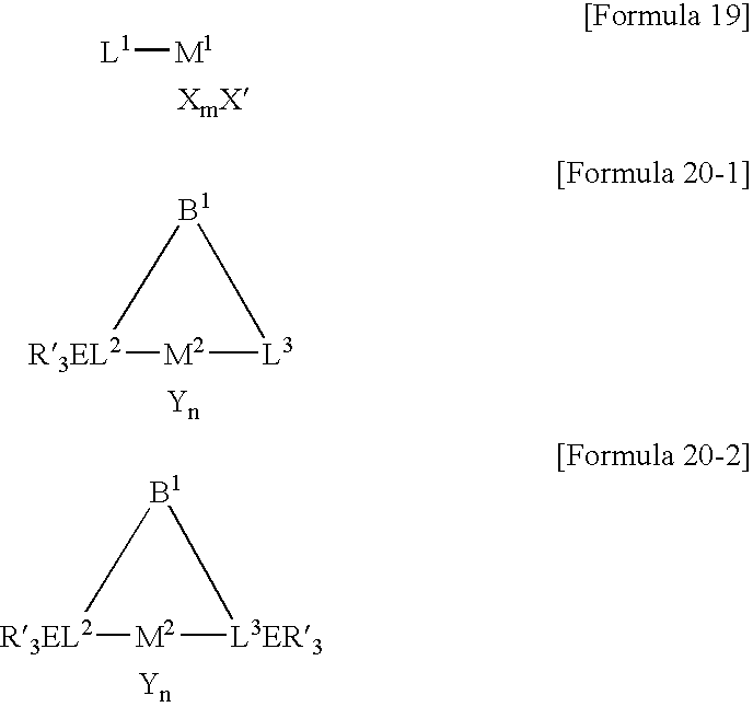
[L1][M1].[R3EL2]1[M2][L3][B1]1.[R3EL2]1[M2][L3ER3][B1]1
